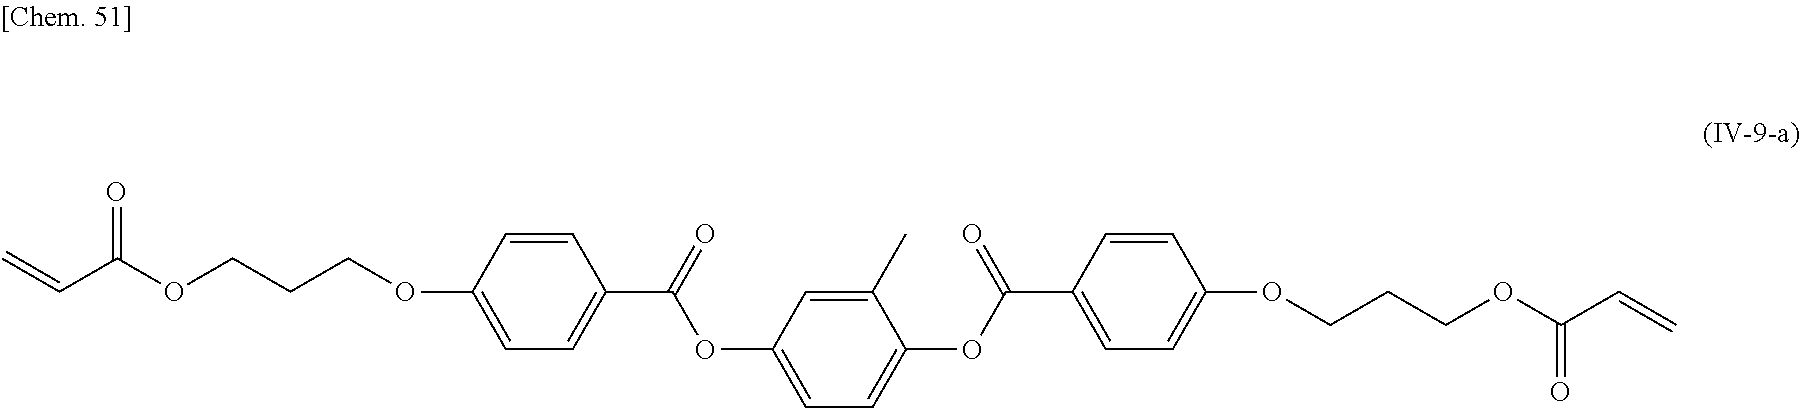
C=CC(OCCCOC1=CC=C(C(=O)OC2=CC=C(OC(C3=CC=C(OCCCOC(C=C)=O)C=C3)=O)C(C)=C2)C=C1)=O
